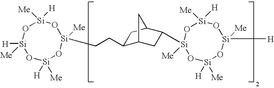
[Si]1([Me])([H])O[Si]([H])([Me])O[Si]([H])([Me])O[Si]([Me])(CCC2C3CC([Si]4([Me])O[Si]([Me])([H])O[Si]([Me])([H])O[Si]([H])([Me])O4)C(C2)C3)O1
